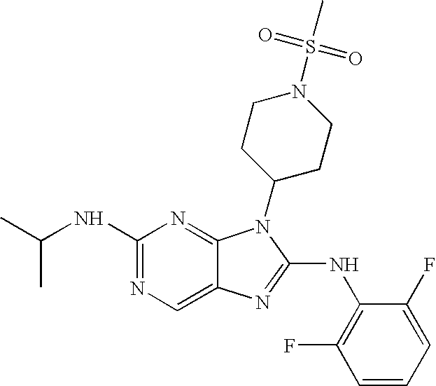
N1=C(NC(C)C)N=C2C(=C1)N=C(NC1=C(F)C=CC=C1F)N2C1CCN(S(=O)(=O)C)CC1
